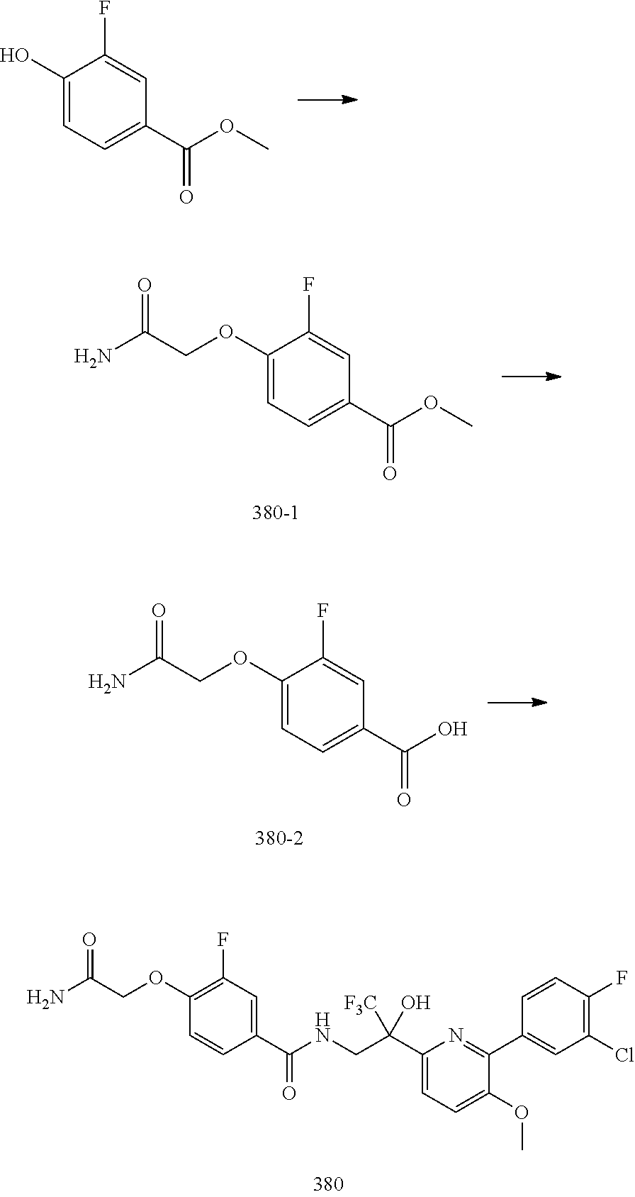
C1(OCC(N)=O)=C(F)C=C(C(NCC(C2=CC=C(OC)C(C3=CC(Cl)=C(F)C=C3)=N2)(O)[F3C])=O)C=C1.C1(O)=CC=C(C(OC)=O)C=C1F.C1(OCC(N)=O)=CC=C(C(OC)=O)C=C1F.C1(OCC(N)=O)=CC=C(C(O)=O)C=C1F
